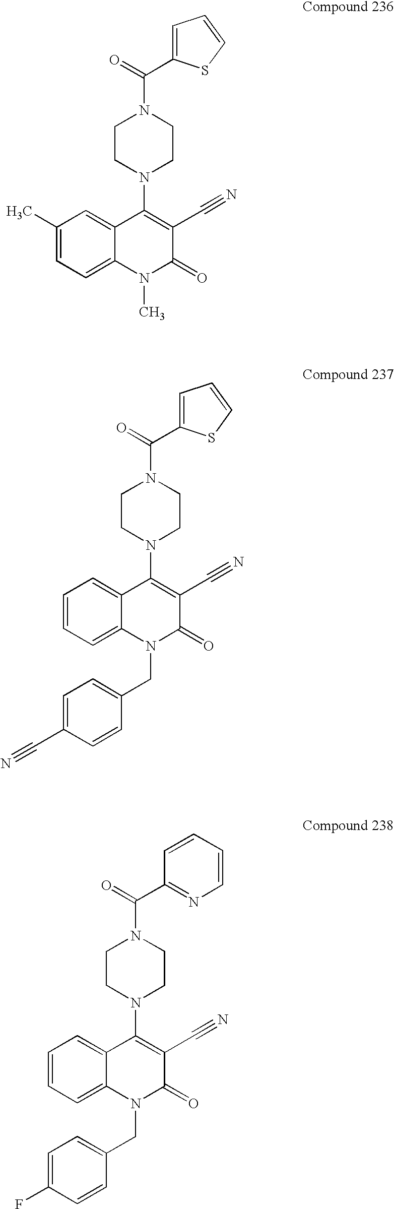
C1(C)=CC=C2C(=C1)C(N1CCN(C(=O)C3=CC=CS3)CC1)=C(C#N)C(=O)N2C.C1=CC=C2C(=C1)C(N1CCN(C(=O)C3=CC=CS3)CC1)=C(C#N)C(=O)N2CC1=CC=C(C#N)C=C1.C1=CC=C2C(=C1)C(N1CCN(C(=O)C3=NC=CC=C3)CC1)=C(C#N)C(=O)N2CC1=CC=C(F)C=C1
